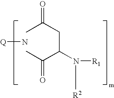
CC(CC(C(C)=O)N([R1])[R2])=O.N[Q]
